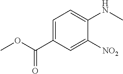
C1(NC)=CC=C(C(OC)=O)C=C1[NO2]
